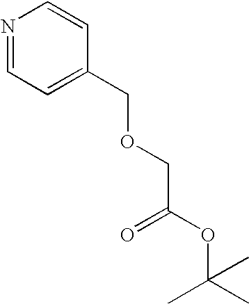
N1=CC=C(COCC(OC(C)(C)C)=O)C=C1
